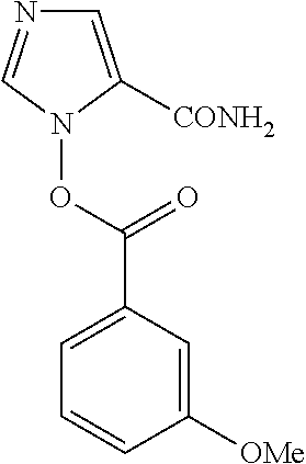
C1=C([CONH2])N(OC(=O)C2=CC=CC([OMe])=C2)C=N1
